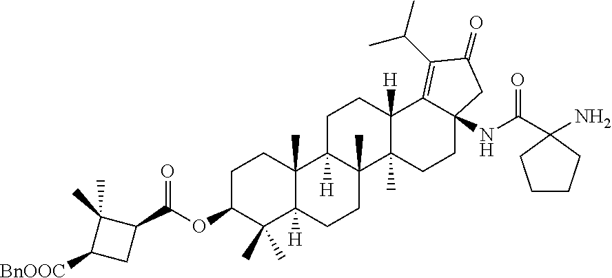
C1C(OC(C2C(C)(C)C([BnOOC])C2)=O)C(C)(C)C2([H])C(C)(C1)C1([H])C(C)(CC2)C2(C)C([H])(CC1)C1=C(C(C)C)C(=O)CC1(NC(=O)C1(N)CCCC1)CC2
